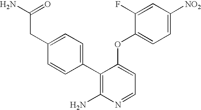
NC1=C(C2=CC=C(CC(N)=O)C=C2)C(OC2=CC=C([NO2])C=C2F)=CC=N1
